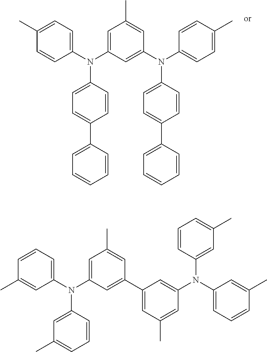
C1(N(C2=CC(C)=CC(N(C3=CC=C(C)C=C3)C3=CC=C(C4=CC=CC=C4)C=C3)=C2)C2=CC=C(C3=CC=CC=C3)C=C2)=CC=C(C)C=C1.C1(N(C2=CC(C)=CC(C3=CC(C)=CC(N(C4=CC=CC(C)=C4)C4=CC(C)=CC=C4)=C3)=C2)C2=CC(C)=CC=C2)=CC=CC(C)=C1
